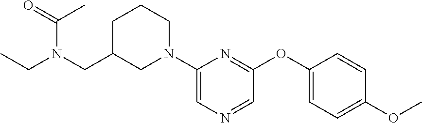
C1(N2CC(CN(CC)C(=O)C)CCC2)=CN=CC(OC2=CC=C(OC)C=C2)=N1
